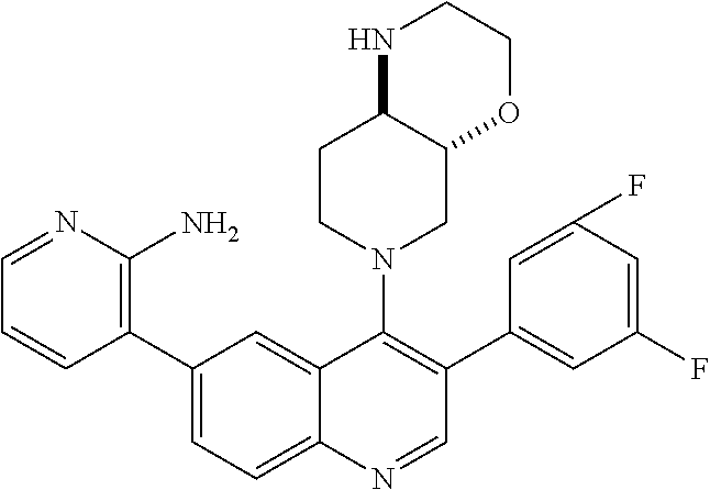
C1(C2=CC=C3C(=C2)C(N2CC4C(CC2)NCCO4)=C(C2=CC(F)=CC(F)=C2)C=N3)=C(N)N=CC=C1
